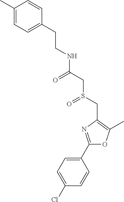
C1(C)=CC=C(CCNC(=O)CS(CC2=C(C)OC(C3=CC=C(Cl)C=C3)=N2)=O)C=C1
